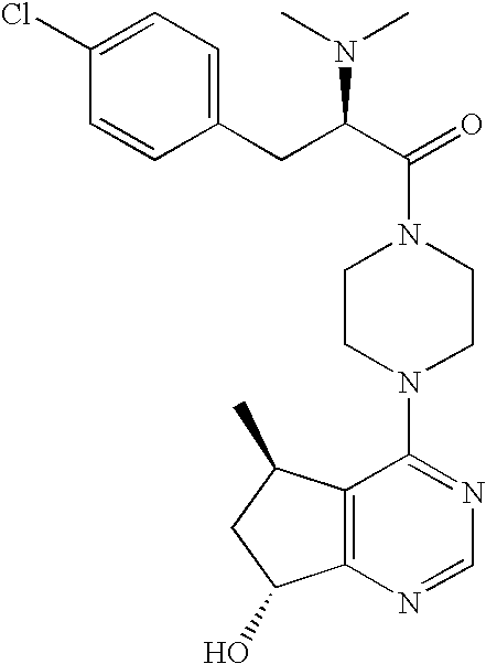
C(N1CCN(C2=NC=NC3=C2C(C)CC3O)CC1)(C(CC1=CC=C(Cl)C=C1)N(C)C)=O
